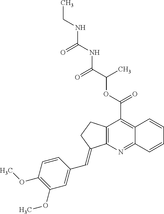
C12=C(N=C3C(=C1C(=O)OC(C)C(NC(NCC)=O)=O)C=CC=C3)C(=CC1=CC(OC)=C(OC)C=C1)CC2
